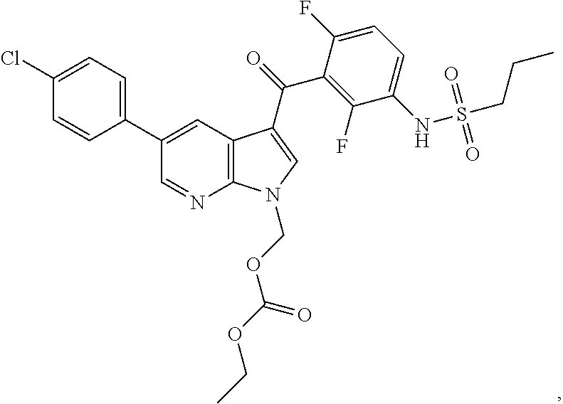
C1(Cl)=CC=C(C2=CC3=C(N=C2)N(COC(OCC)=O)C=C3C(=O)C2=C(F)C(NS(CCC)(=O)=O)=CC=C2F)C=C1
